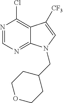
N1=CN=C2C(=C1Cl)C([CF3])=CN2CC1CCOCC1
